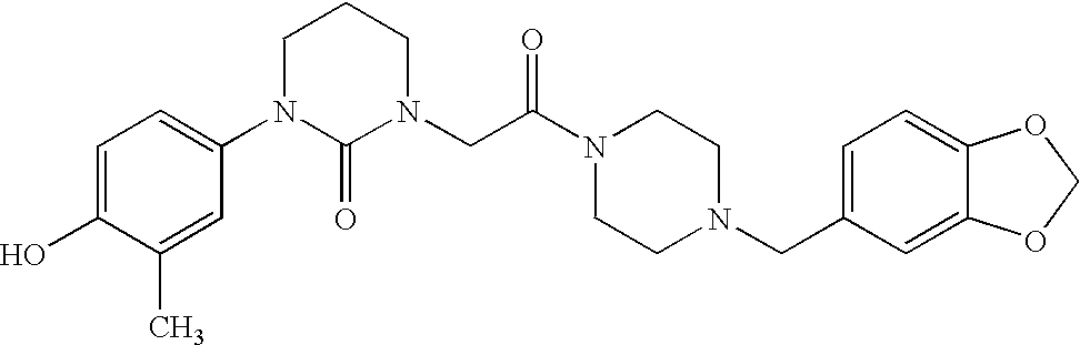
C1=C(O)C(C)=CC(N2C(=O)N(CC(N3CCN(CC4=CC=C5C(=C4)OCO5)CC3)=O)CCC2)=C1
